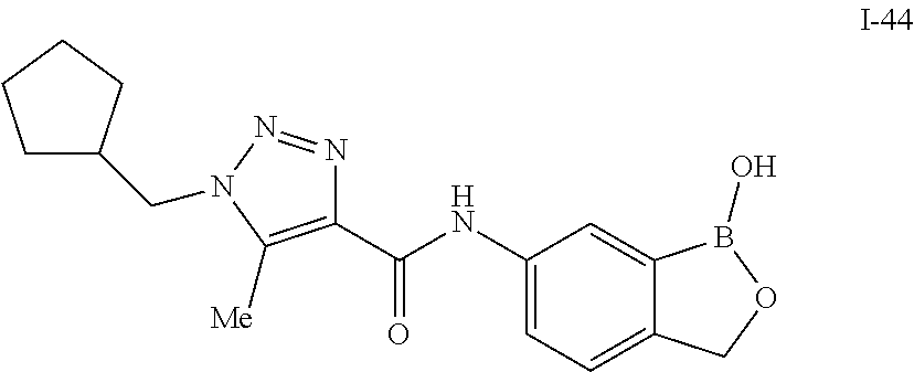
C1(C(NC2=CC=C3C(=C2)B(O)OC3)=O)=C([Me])N(CC2CCCC2)N=N1
